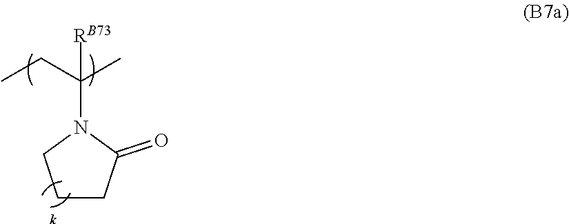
C1CC(=O)N(C(CC)(C)[RB73])C1
